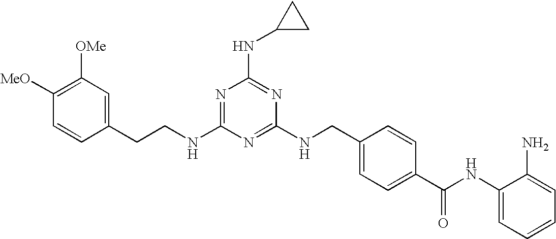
C1(CCNC2=NC(NC3CC3)=NC(NCC3=CC=C(C(NC4=CC=CC=C4N)=O)C=C3)=N2)=CC([OMe])=C([MeO])C=C1
